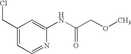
C1(CCl)=CC=NC(NC(COC)=O)=C1
